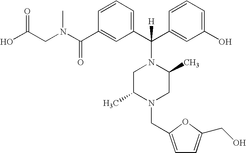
C1(C(N(CC(O)=O)C)=O)=CC(C(C2=CC(O)=CC=C2)([H])N2CC(C)N(CC3=CC=C(CO)O3)CC2C)=CC=C1
